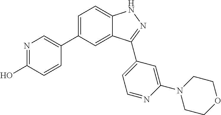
C1=C(C2=CN=C(O)C=C2)C=C2C(=C1)NN=C2C1=CC=NC(N2CCOCC2)=C1
